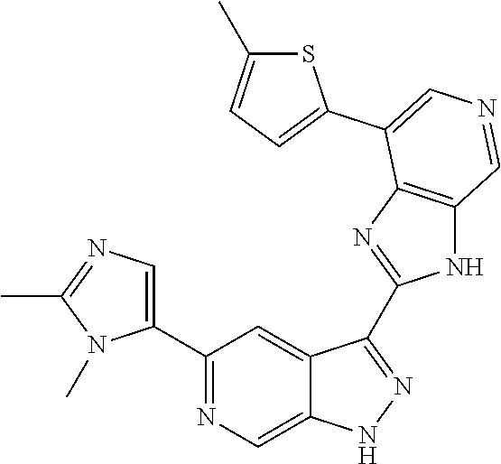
C1(C2=CN=C(C)N2C)=NC=C2C(=C1)C(C1=NC3=C(N1)C=NC=C3C1=CC=C(C)S1)=NN2
